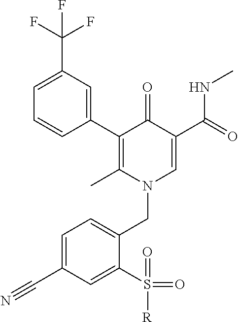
C1(C2=C(C)N(CC3=CC=C(C#N)C=C3S(=O)(=O)[R])C=C(C(=O)NC)C2=O)=CC(C(F)(F)F)=CC=C1
